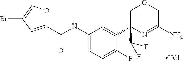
Cl.C1(C(NC2=CC=C(F)C(C3(C(F)F)COCC(N)=N3)=C2)=O)=CC(Br)=CO1
